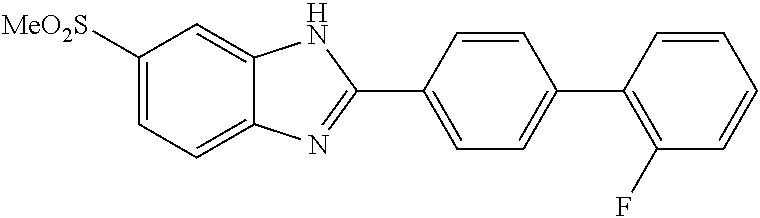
C1([MeO2S])=CC=C2C(=C1)NC(C1=CC=C(C3=C(F)C=CC=C3)C=C1)=N2
